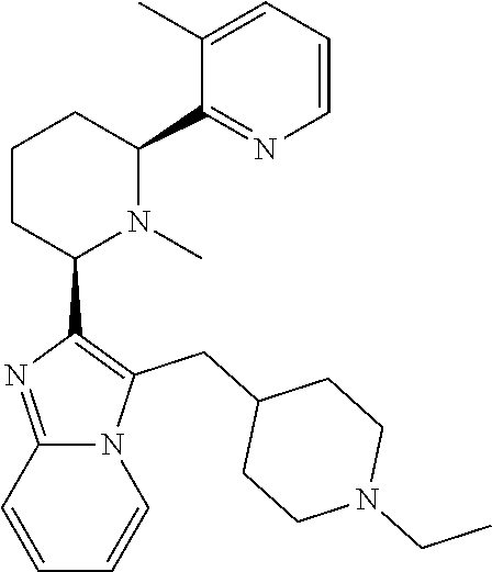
C1CC(C2=C(CC3CCN(CC)CC3)N3C(=N2)C=CC=C3)N(C)C(C2=NC=CC=C2C)C1
